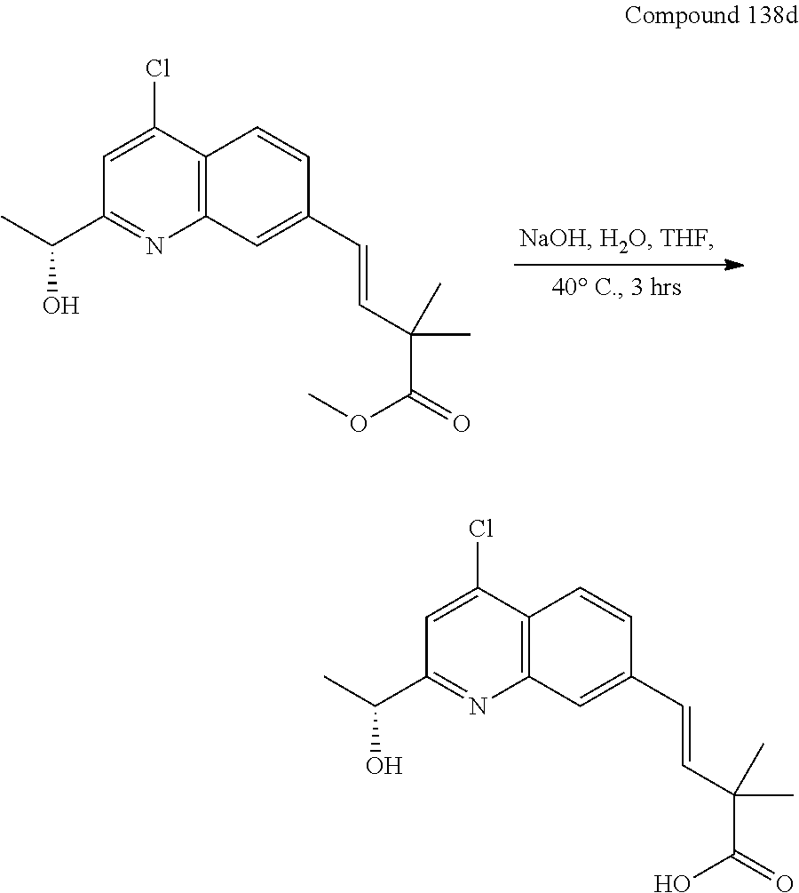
C1=C(Cl)C2=C(N=C1C(C)O)C=C(C=CC(C(=O)OC)(C)C)C=C2.C1=C(Cl)C2=C(N=C1C(C)O)C=C(C=CC(C(=O)O)(C)C)C=C2
